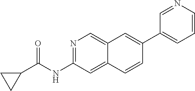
C1(C2=CC3=CN=C(NC(=O)C4CC4)C=C3C=C2)=CC=CN=C1
